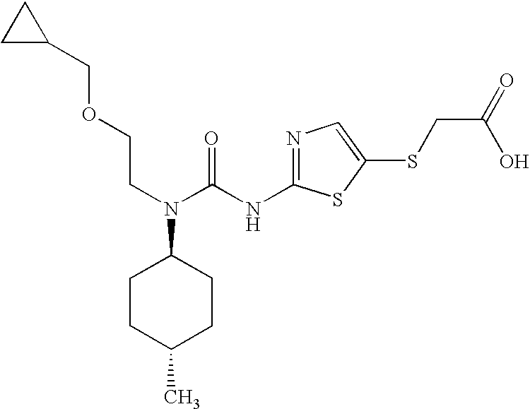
C(CN(C(=O)NC1=NC=C(SCC(=O)O)S1)C1CCC(C)CC1)OCC1CC1
